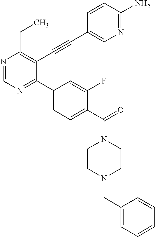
N1=CN=C(C2=CC=C(C(=O)N3CCN(CC4=CC=CC=C4)CC3)C(F)=C2)C(C#CC2=CN=C(N)C=C2)=C1CC
